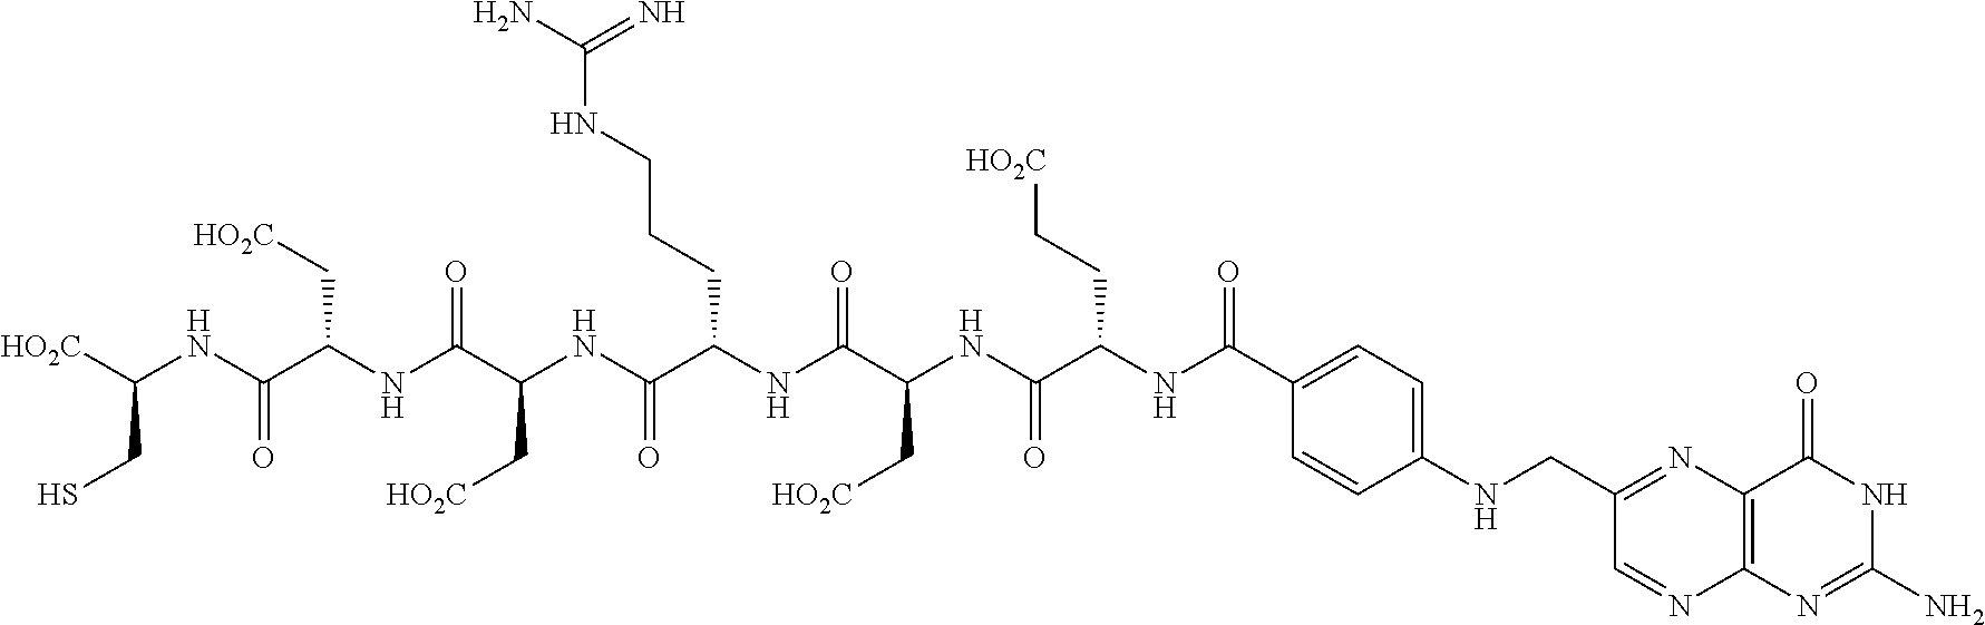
[HO2C]C(NC(C(NC(C(NC(C(NC(C(NC(C(NC(=O)C1=CC=C(NCC2=NC3=C(N=C2)N=C(N)NC3=O)C=C1)CC[HO2C])=O)C[HO2C])=O)CCCNC(N)=N)=O)C[HO2C])=O)C[HO2C])=O)CS
